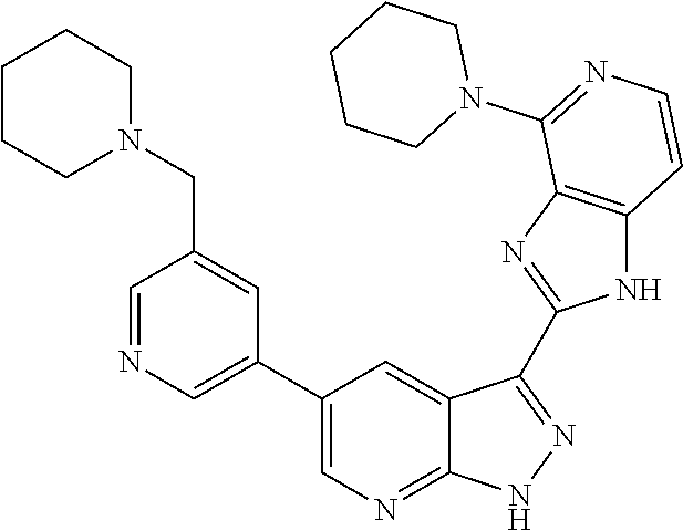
C1=NC=C(C2=CN=C3C(=C2)C(C2=NC4=C(N2)C=CN=C4N2CCCCC2)=NN3)C=C1CN1CCCCC1
